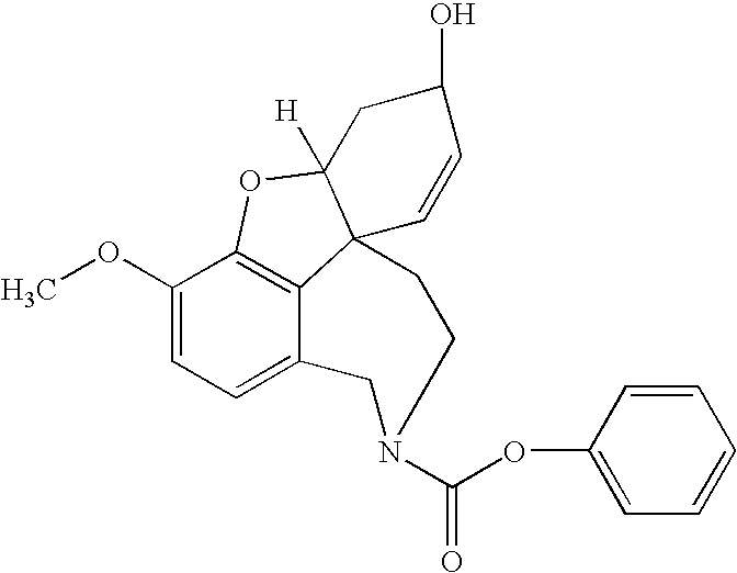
C12=C3C(OC)=CC=C1CN(C(OC1=CC=CC=C1)=O)CCC21C([H])(O3)CC(O)C=C1
